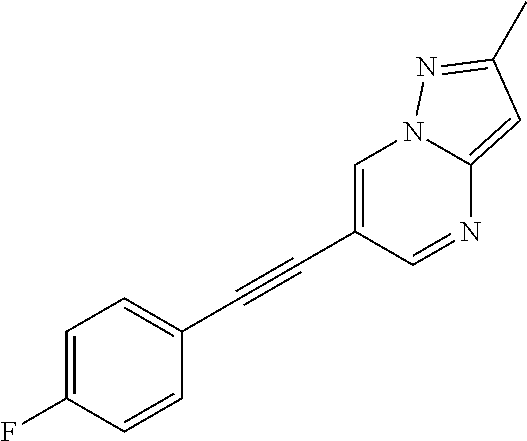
C1=C(F)C=CC(C#CC2=CN3C(=CC(C)=N3)N=C2)=C1
